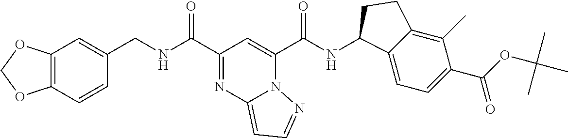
C12=C(C=CC(CNC(C3=NC4=CC=NN4C(C(NC4C5=CC=C(C(=O)OC(C)(C)C)C(C)=C5CC4)=O)=C3)=O)=C1)OCO2
